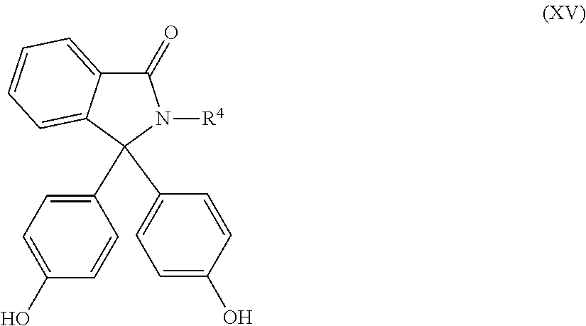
C1(=O)C2=CC=CC=C2C(C2=CC=C(O)C=C2)(C2=CC=C(O)C=C2)N1[R4]
